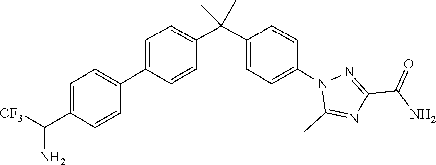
C1=CC(C2=CC=C(C(N)[CF3])C=C2)=CC=C1C(C1=CC=C(N2C(C)=NC(C(N)=O)=N2)C=C1)(C)C
